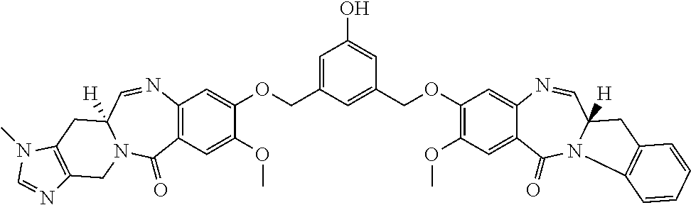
C1=C(COC2=CC3=C(C=C2OC)C(=O)N2C([H])(C=N3)CC3=C(C2)N=CN3C)C=C(COC2=C(OC)C=C3C(=C2)N=CC2([H])N(C3=O)C3=C(C2)C=CC=C3)C=C1O
